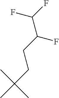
C(F)(CCC(C)(C)C)C(F)F
